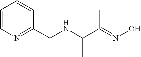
C1=CN=C(CNC(C(=NO)C)C)C=C1
